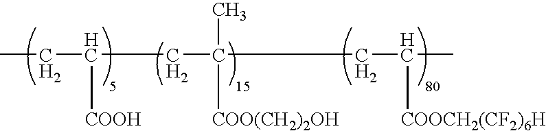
CCC([COOH])CC(C)([COO(CH2)2OH])CC(C)[COOCH2(CF2)6H]
